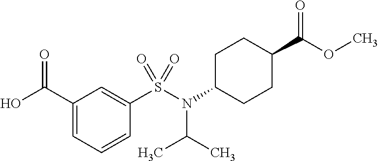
C1(C(=O)O)=CC=CC(S(=O)(N(C2CCC(C(=O)OC)CC2)C(C)C)=O)=C1
